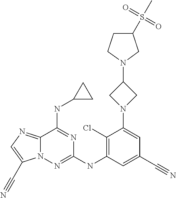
C12=NC=C(C#N)N1N=C(NC1=C(Cl)C(N3CC(N4CC(S(C)(=O)=O)CC4)C3)=CC(C#N)=C1)N=C2NC1CC1
